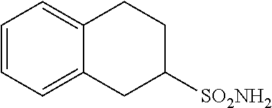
C1=CC=C2C(=C1)CCC([SO2NH2])C2
